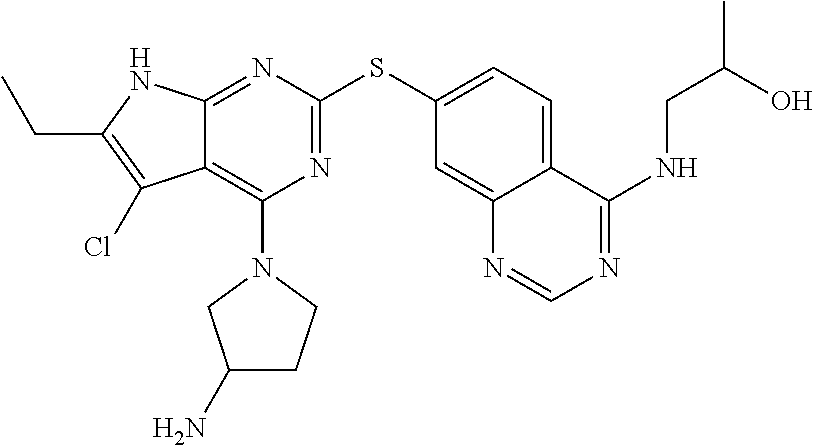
N1=C(SC2=CC=C3C(=C2)N=CN=C3NCC(C)O)N=C2C(=C1N1CC(N)CC1)C(Cl)=C(CC)N2
